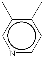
c1nccc(C)c1C
